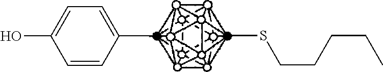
C1=CC(C)=CC=C1O.CSCCCCC
